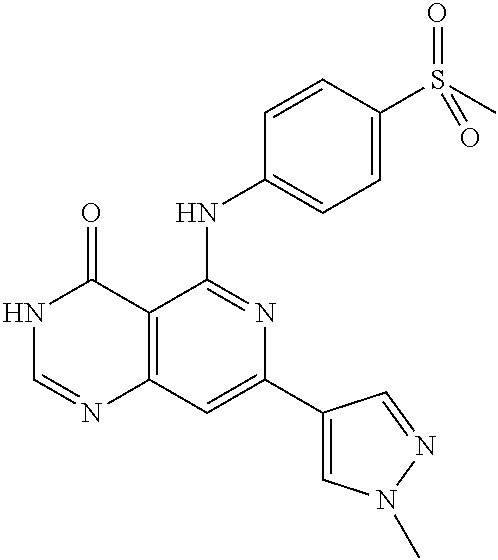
C12=C(C=C(C3=CN(C)N=C3)N=C1NC1=CC=C(S(C)(=O)=O)C=C1)N=CNC2=O
